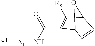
[Y1][A1]NC(=O)C1=C([R9])C2C=CC1O2
